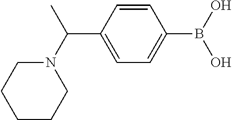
C1=CC(C(N2CCCCC2)C)=CC=C1B(O)O
